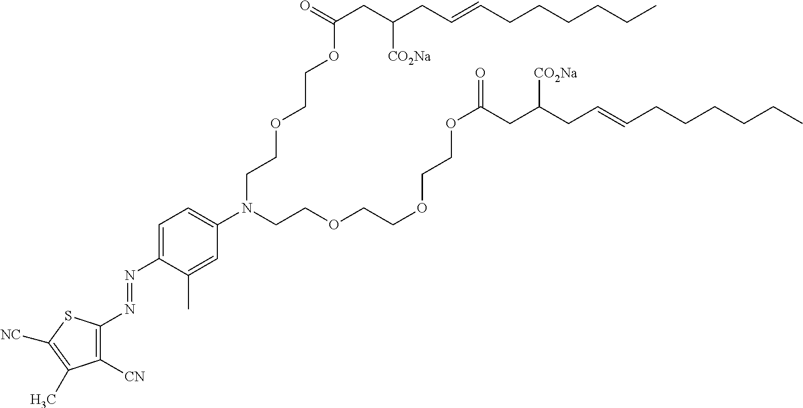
O(CCOCCN(C1=CC=C(N=NC2=C([CN])C(C)=C([NC])S2)C(C)=C1)CCOCCOCCOC(=O)CC(CC=CCCCCCC)[CO2Na])C(=O)CC(CC=CCCCCCC)[CO2Na]
